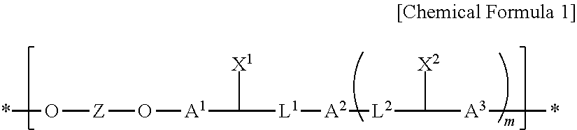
*O[Z]O[A1]C([X1])[L1][A2][L2]C([X2])[A3]*
